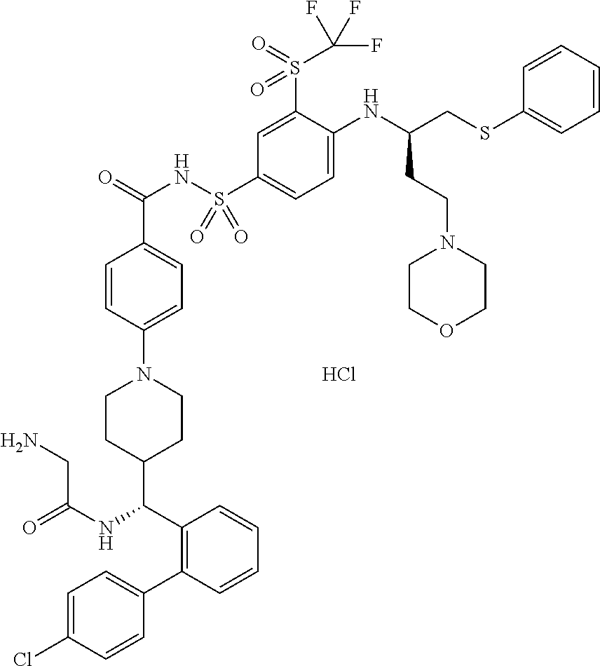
Cl.C1=CC(N2CCC(C(C3=C(C4=CC=C(Cl)C=C4)C=CC=C3)NC(CN)=O)CC2)=CC=C1C(=O)NS(C1=CC=C(NC(CSC2=CC=CC=C2)CCN2CCOCC2)C(S(=O)(=O)C(F)(F)F)=C1)(=O)=O
